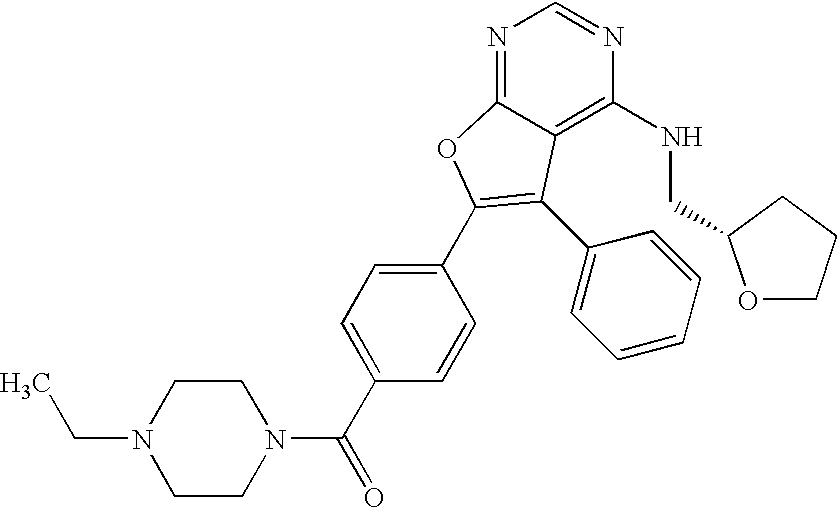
N1=C2C(=C(NCC3OCCC3)N=C1)C(C1=CC=CC=C1)=C(C1=CC=C(C(=O)N3CCN(CC)CC3)C=C1)O2
